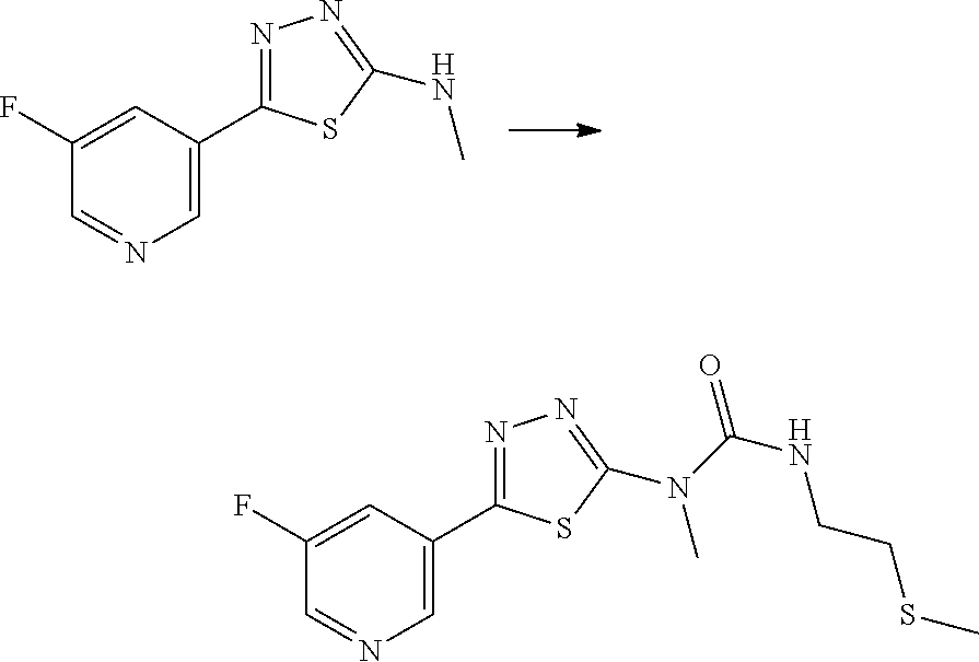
C1=NC=C(C2=NN=C(NC)S2)C=C1F.C1=NC=C(C2=NN=C(N(C)C(NCCSC)=O)S2)C=C1F
